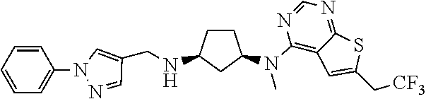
N(C1=C2C(=NC=N1)SC(C[CF3])=C2)(C1CCC(NCC2=CN(C3=CC=CC=C3)N=C2)C1)C
